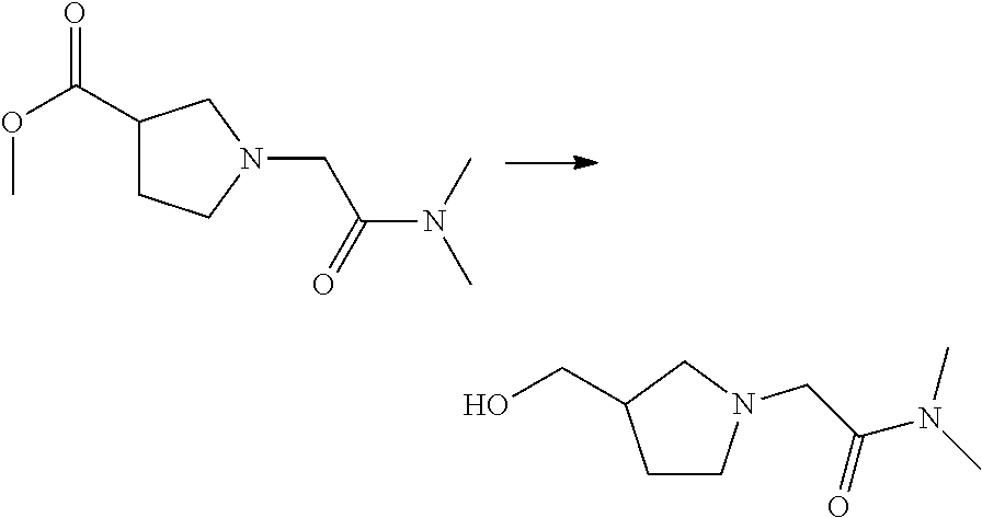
C1(C(OC)=O)CCN(CC(N(C)C)=O)C1.C1CN(CC(N(C)C)=O)CC1CO
